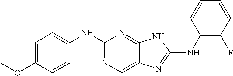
C1(NC2=CC=C(OC)C=C2)=NC=C2C(=N1)NC(NC1=C(F)C=CC=C1)=N2
